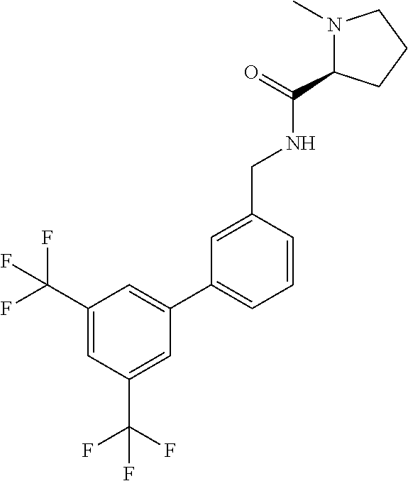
C1(C(F)(F)F)=CC(C(F)(F)F)=CC(C2=CC=CC(CNC(=O)C3N(C)CCC3)=C2)=C1
